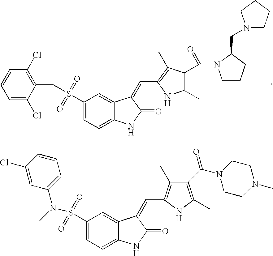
C1=C(Cl)C(CS(C2=CC=C3C(=C2)C(=CC2=C(C)C(C(=O)N4CCCC4CN4CCCC4)=C(C)N2)C(=O)N3)(=O)=O)=C(Cl)C=C1.N(S(C1=CC=C2C(=C1)C(=CC1=C(C)C(C(N3CCN(C)CC3)=O)=C(C)N1)C(=O)N2)(=O)=O)(C)C1=CC=CC(Cl)=C1
